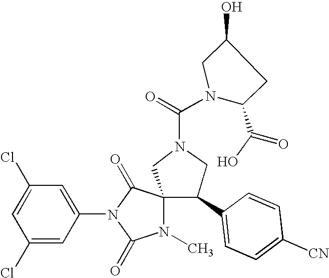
ClC1=CC(Cl)=CC(N2C(=O)C3(N(C)C2=O)CN(C(=O)N2CC(O)CC2C(O)=O)CC3C2=CC=C([CN])C=C2)=C1
